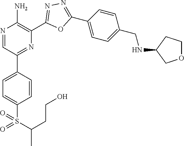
N1=CC(C2=CC=C(S(=O)(C(C)CCO)=O)C=C2)=NC(C2=NN=C(C3=CC=C(CNC4COCC4)C=C3)O2)=C1N
